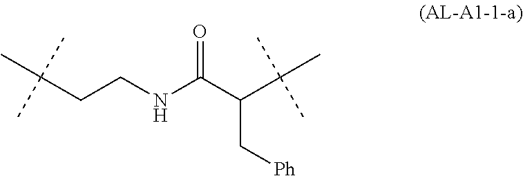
C(CCNC(C(C(C)(C)C)C[Ph])=O)(C)(C)C
